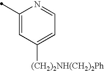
C1(C)=CC([(CH2)2NH(CH2)2Ph])=CC=N1
